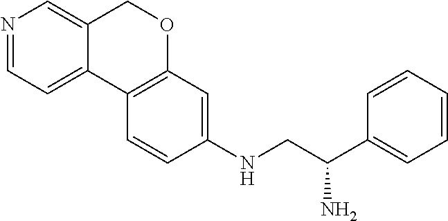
N1=CC=C2C(=C1)COC1=C2C=CC(NCC(C2=CC=CC=C2)N)=C1
